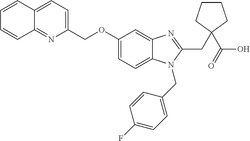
C1=CC2=CC=C(COC3=CC=C4C(=C3)N=C(CC3(C(O)=O)CCCC3)N4CC3=CC=C(F)C=C3)N=C2C=C1
